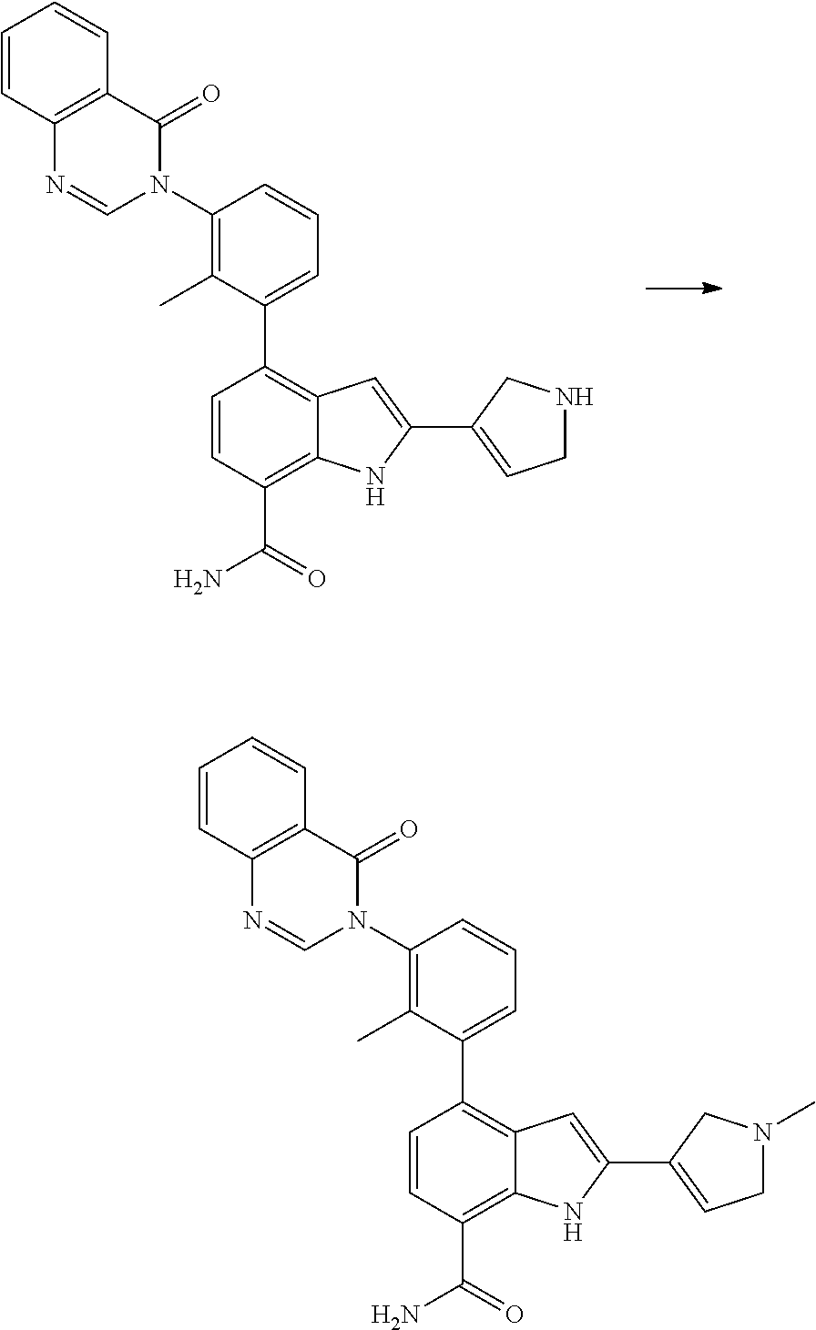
C1=CC=C(C2=C3C(=C(C(N)=O)C=C2)NC(C2=CCNC2)=C3)C(C)=C1N1C(=O)C2=C(N=C1)C=CC=C2.C1=CC=C(C2=C3C(=C(C(N)=O)C=C2)NC(C2=CCN(C)C2)=C3)C(C)=C1N1C(=O)C2=C(N=C1)C=CC=C2
